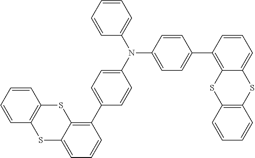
C1=CC=CC2=C1SC1=C(C3=CC=C(N(C4=CC=C(C5=C6C(=CC=C5)SC5=C(S6)C=CC=C5)C=C4)C4=CC=CC=C4)C=C3)C=CC=C1S2
